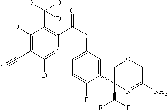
C1([D])=C(C#N)C([D])=NC(C(NC2=CC=C(F)C(C3(C(F)F)COCC(N)=N3)=C2)=O)=C1C([D])([D])[D]
